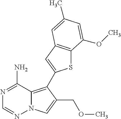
N1=C(N)C2=C(C3=CC4=C(S3)C(OC)=CC(C)=C4)C(COC)=CN2N=C1
